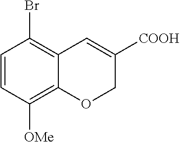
C1=CC([OMe])=C2C(=C1Br)C=C([COOH])CO2
